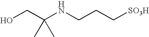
OCC(NCCC[SO3H])(C)C
